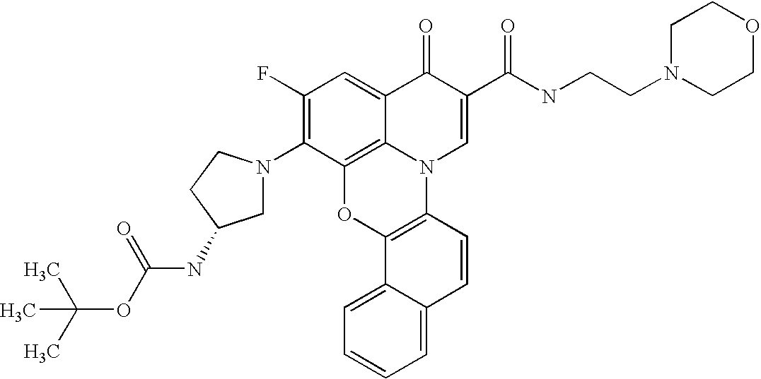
C1(F)=C(N2CC(NC(=O)OC(C)(C)C)CC2)C2=C3C(=C1)C(=O)C(C(NCCN1CCOCC1)=O)=CN3C1=C(O2)C2=CC=CC=C2C=C1
